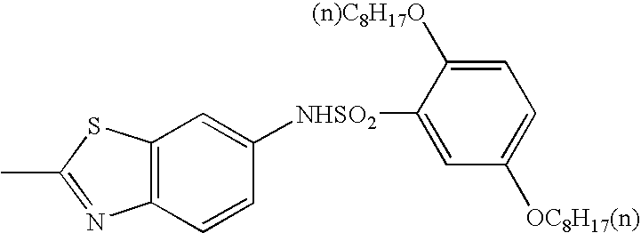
C12=C(C=CC([NHSO2]C3=CC([OC8H17(n)])=CC=C3[(n)C8H17O])=C1)N=C(C)S2
